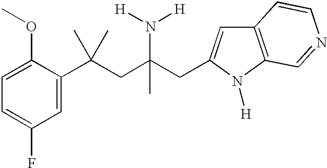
C1(C(CC(CC2=CC3=C(N2[H])C=NC=C3)(N([H])[H])C)(C)C)=CC(F)=CC=C1OC
